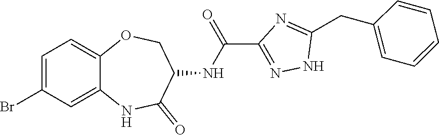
C12=CC(Br)=CC=C1OCC(NC(C1=NNC(CC3=CC=CC=C3)=N1)=O)C(=O)N2
